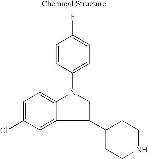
C1=C(Cl)C=C2C(=C1)N(C1=CC=C(F)C=C1)C=C2C1CCNCC1
